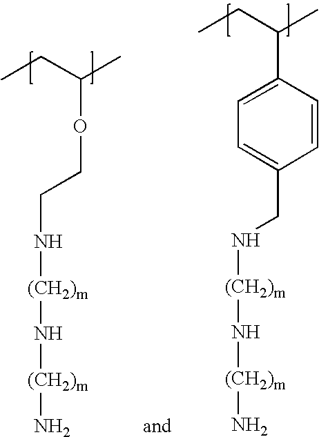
C1(CN[(CH2)m]N[(CH2)m]N)=CC=C(C(CC)C)C=C1.CCC(C)OCCN[(CH2)m]N[(CH2)m]N
